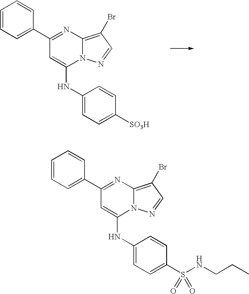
C1=CC=C(C2=NC3=C(Br)C=NN3C(NC3=CC=C([SO3H])C=C3)=C2)C=C1.C1=CC=C(C2=NC3=C(Br)C=NN3C(NC3=CC=C(S(NCCC)(=O)=O)C=C3)=C2)C=C1
